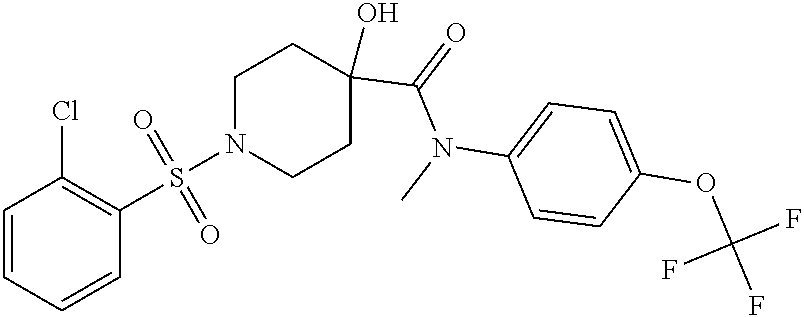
N1(S(=O)(=O)C2=C(Cl)C=CC=C2)CCC(O)(C(=O)N(C2=CC=C(OC(F)(F)F)C=C2)C)CC1
